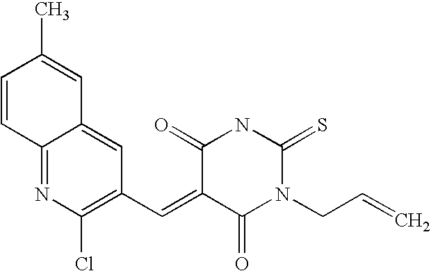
C1=CC2=NC(Cl)=C(C=C3C(=O)N(CC=C)C(=S)NC3=O)C=C2C=C1C
